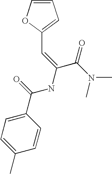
C1=COC(C=C(NC(C2=CC=C(C)C=C2)=O)C(=O)N(C)C)=C1
